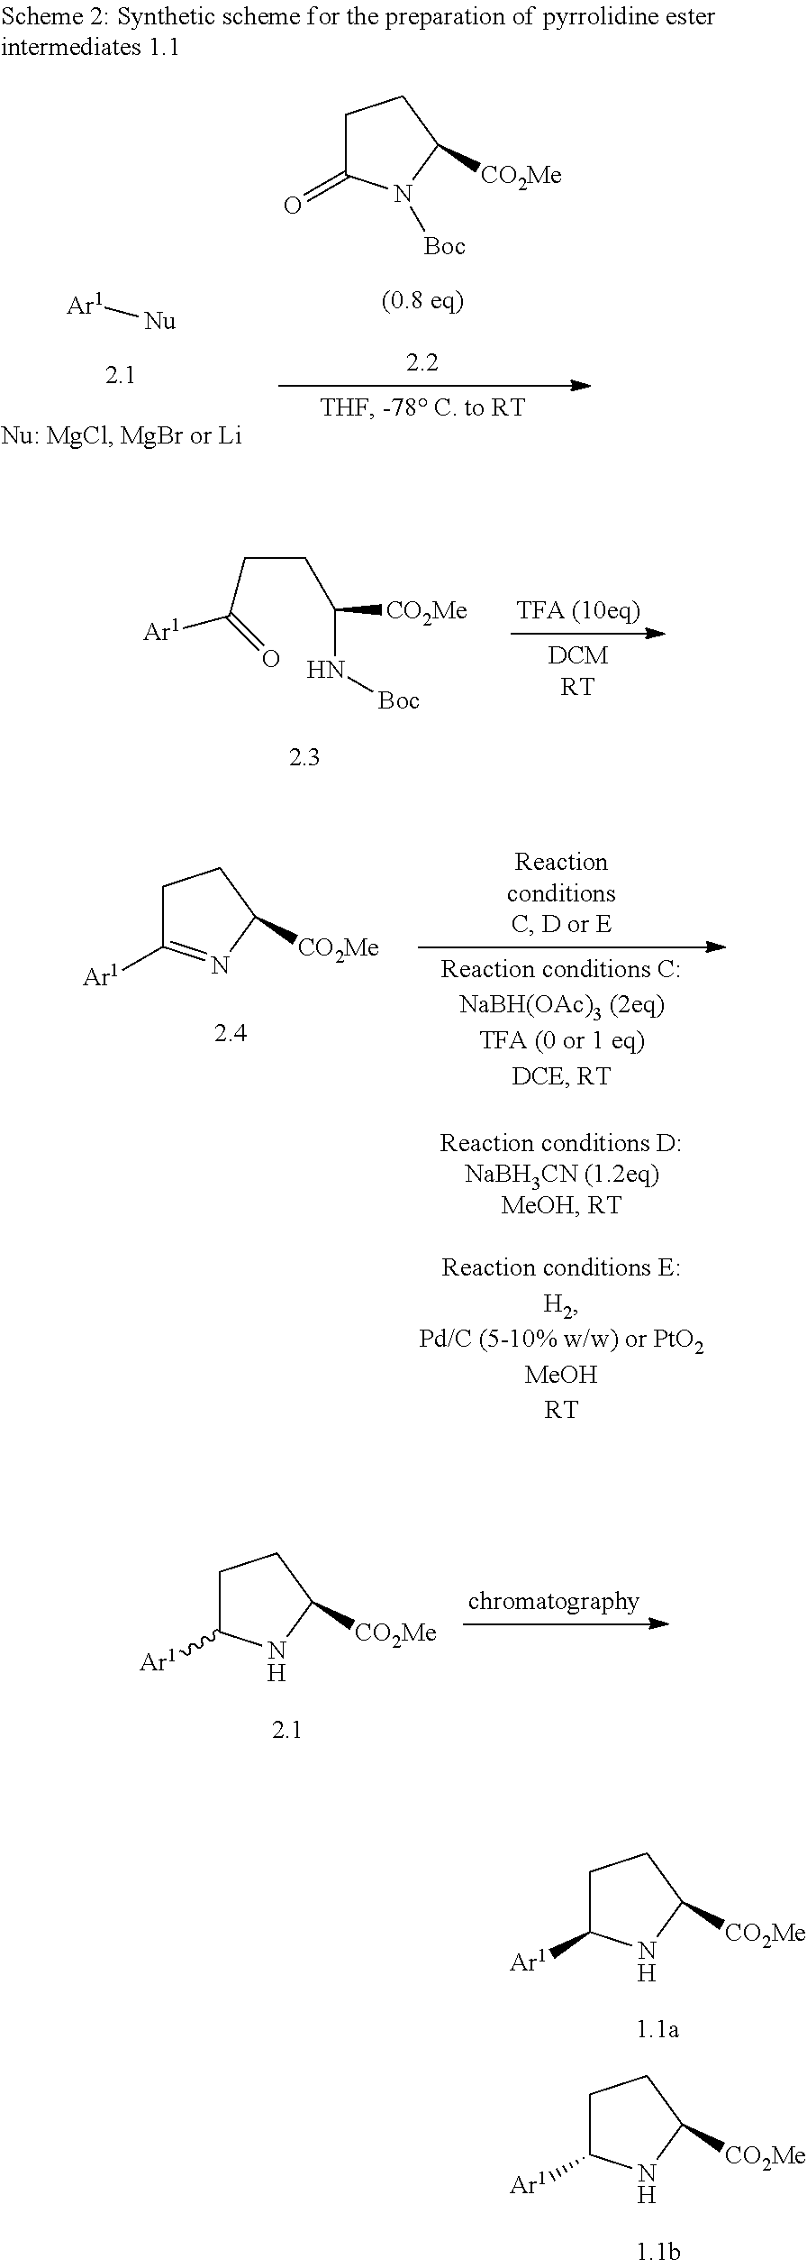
C(CC([Ar1])=O)C(N[Boc])[CO2Me].C1C([Ar1])=NC([CO2Me])C1.C1C([Ar1])NC([CO2Me])C1.C1C([Ar1])NC([CO2Me])C1.C1C([Ar1])NC([CO2Me])C1.[Ar1][Nu].C1C(=O)N([Boc])C([CO2Me])C1
